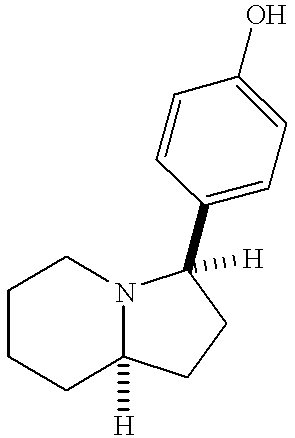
C1CCC2([H])N(C1)C(C1=CC=C(O)C=C1)([H])CC2
